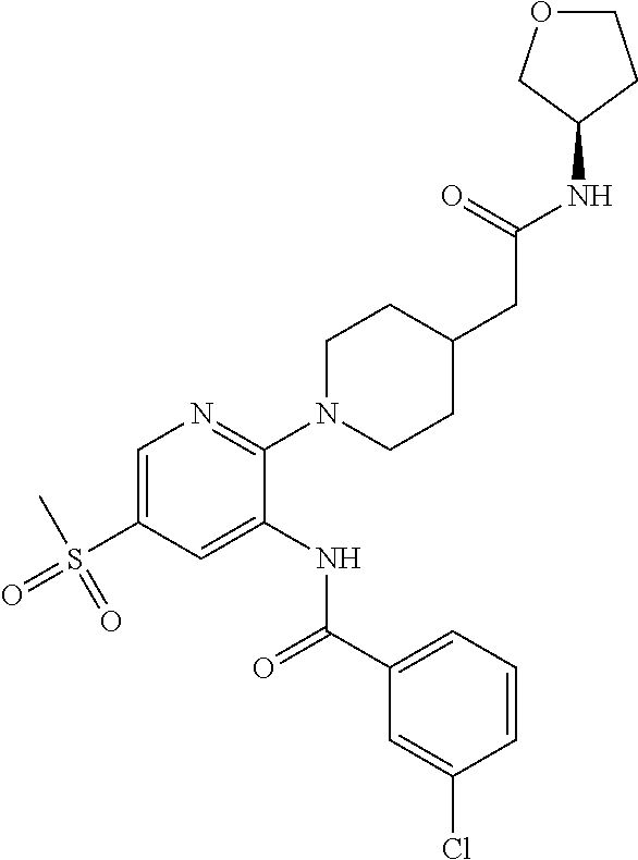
C1=C(S(C)(=O)=O)C=C(NC(C2=CC=CC(Cl)=C2)=O)C(N2CCC(CC(=O)NC3CCOC3)CC2)=N1
